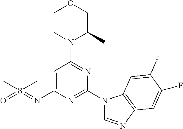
O1CCN(C2=NC(N3C=NC4=C3C=C(F)C(F)=C4)=NC(N=S(=O)(C)C)=C2)C(C)C1
